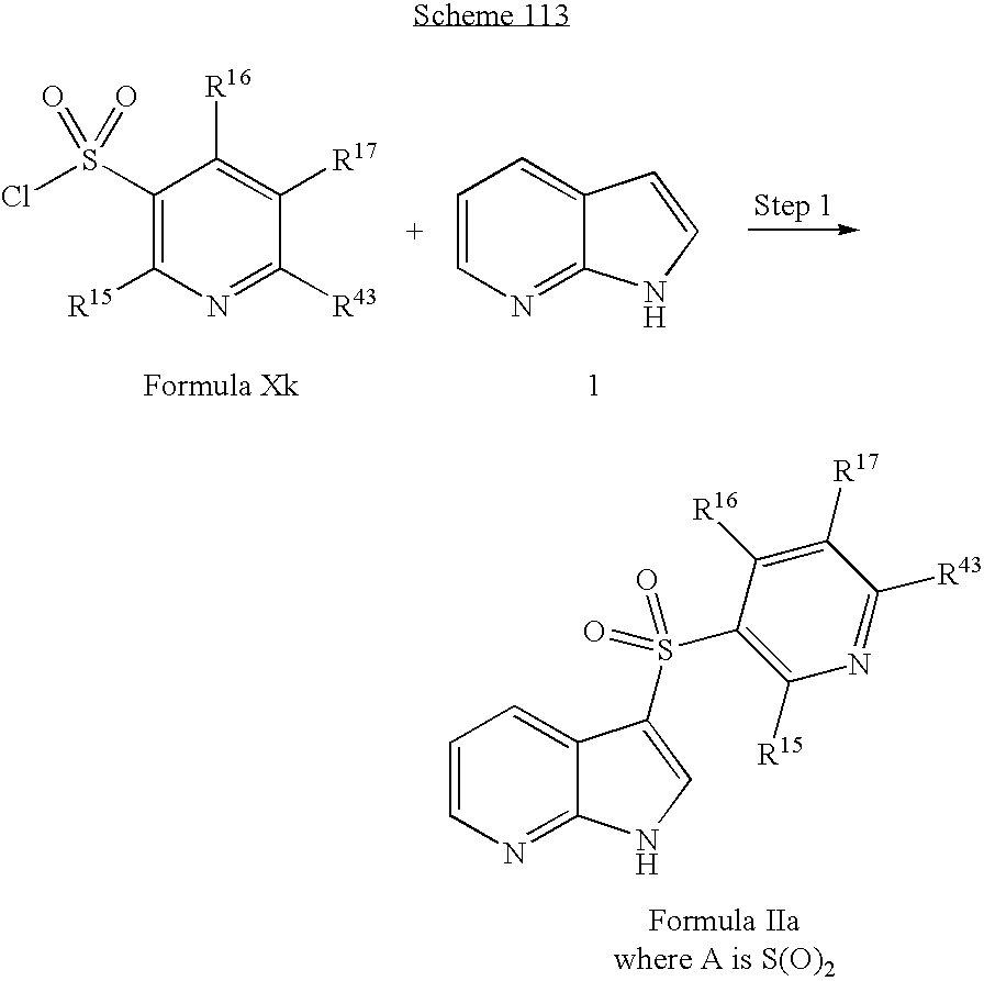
C1(S(Cl)(=O)=O)=C([R15])N=C([R43])C([R17])=C1[R16].C1=CN=C2C(=C1)C=CN2.C1=CN=C2C(=C1)C(S(C1=C([R15])N=C([R43])C([R17])=C1[R16])(=O)=O)=CN2
